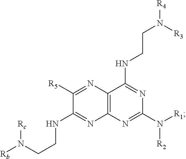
C12=C(N=C(N([R1])[R2])N=C1NCCN([R4])[R3])N=C(NCCN([Rb])[Rc])C([R5])=N2
